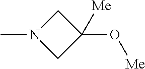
CN1CC(O[Me])([Me])C1
